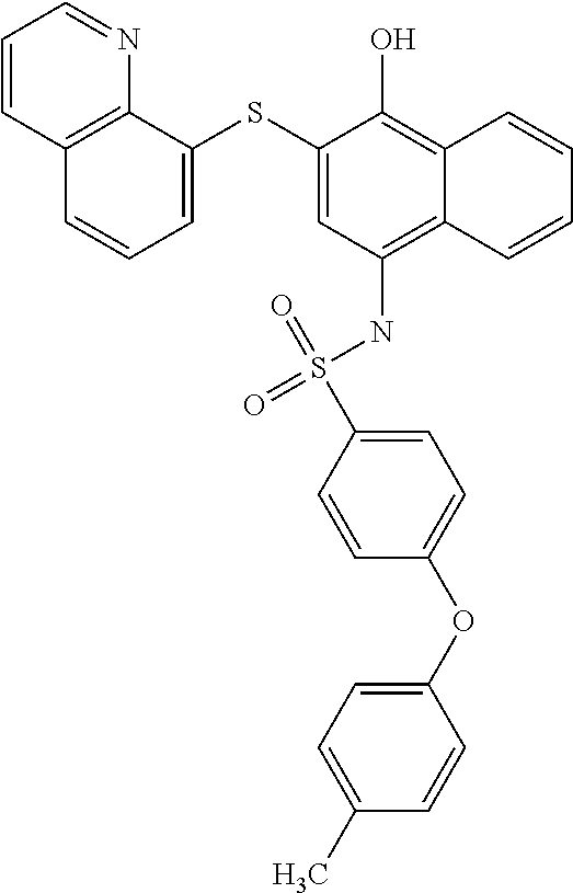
C1=C(SC2=CC(NS(C3=CC=C(OC4=CC=C(C)C=C4)C=C3)(=O)=O)=C3C(=C2O)C=CC=C3)C2=C(C=C1)C=CC=N2
